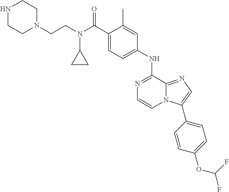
C1(C(N(CCN2CCNCC2)C2CC2)=O)=CC=C(NC2=NC=CN3C2=NC=C3C2=CC=C(OC(F)F)C=C2)C=C1C
